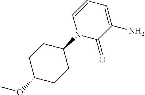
C1(OC)CCC(N2C(=O)C(N)=CC=C2)CC1
